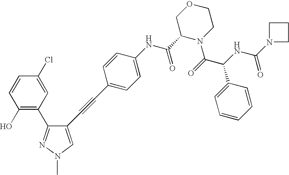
C1(O)=C(C2=NN(C)C=C2C#CC2=CC=C(NC(=O)C3N(C(=O)C(C4=CC=CC=C4)NC(=O)N4CCC4)CCOC3)C=C2)C=C(Cl)C=C1
